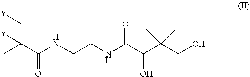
C(C(NCCNC(C(C(CO)(C)C)O)=O)=O)(C[Y])(C)[Y]
